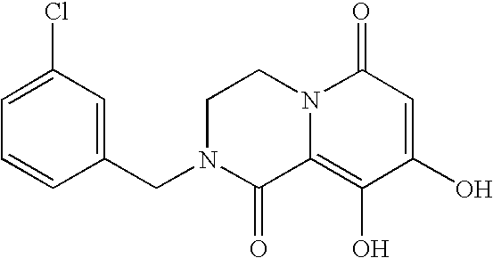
C1N(CC2=CC(Cl)=CC=C2)C(=O)C2=C(O)C(O)=CC(=O)N2C1
